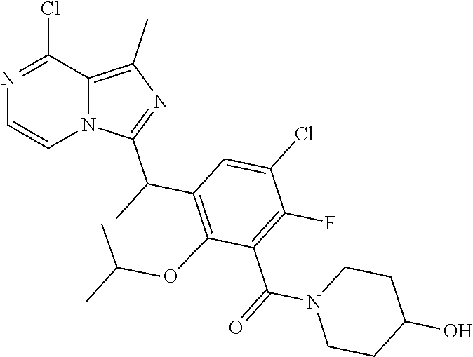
C12=C(C)N=C(C(C)C3=C(OC(C)C)C(C(=O)N4CCC(O)CC4)=C(F)C(Cl)=C3)N1C=CN=C2Cl
